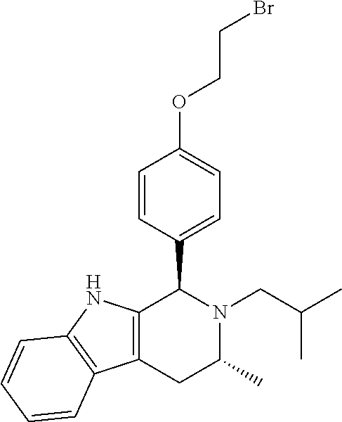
C1=CC(C2N(CC(C)C)C(C)CC3=C2NC2=C3C=CC=C2)=CC=C1OCCBr
